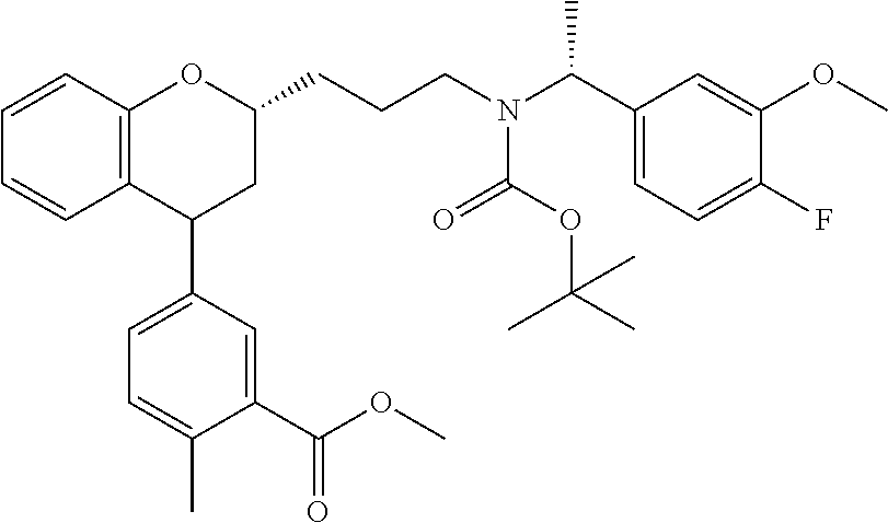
C12=C(C=CC=C1)OC(CCCN(C(C1=CC=C(F)C(OC)=C1)C)C(OC(C)(C)C)=O)CC2C1=CC=C(C)C(C(OC)=O)=C1
